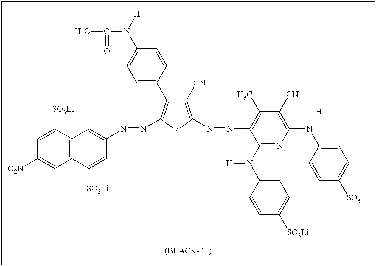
C1=C(C2=C(N=NC3=CC4=C(C([SO3Li])=C3)C=C([O2N])C=C4[SO3Li])SC(N=NC3=C(C)C([CN])=C(NC4=CC=C([SO3Li])C=C4)N=C3N(C3=CC=C([SO3Li])C=C3)[H])=C2[CN])C=CC(N([H])C(C)=O)=C1.[H]
